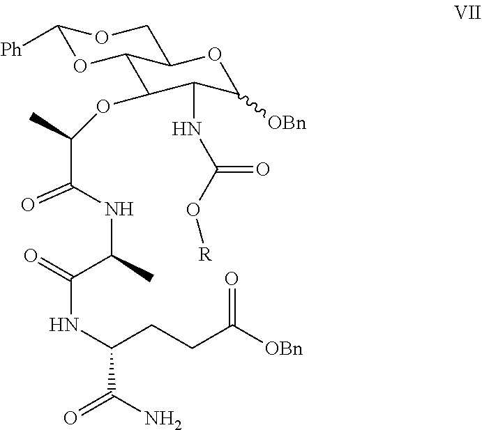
C1(OC(C)C(NC(C)C(=O)NC(C(N)=O)CCC([OBn])=O)=O)C(NC(O[R])=O)C([OBn])OC2C1OC([Ph])OC2
